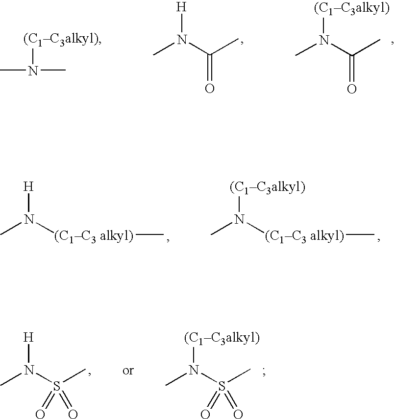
CN(C(C)=O)[H].CN(C(C)=O)[(C1C3alkyl)].CN(C)[(C1C3alkyl)].CN([(C1C3 alkyl)]C)[H].CN([(C1C3 alkyl)]C)[(C1C3alkyl)].CN(S(C)(=O)=O)[(C1C3alkyl)].CN(S(C)(=O)=O)[H]
